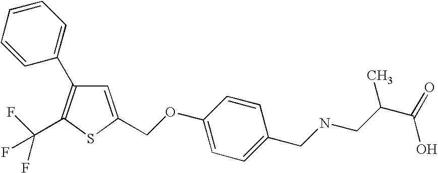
C1=CC(C2=C(C(F)(F)F)SC(COC3=CC=C(CNCC(C(O)=O)C)C=C3)=C2)=CC=C1
